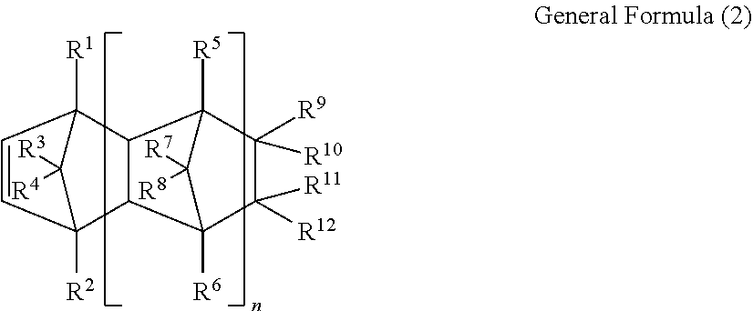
C1=CC2([R2])C3C(C1([R1])C2([R3])[R4])C1([R5])C([R9])([R10])C([R12])([R11])C3([R6])C1([R7])[R8]
